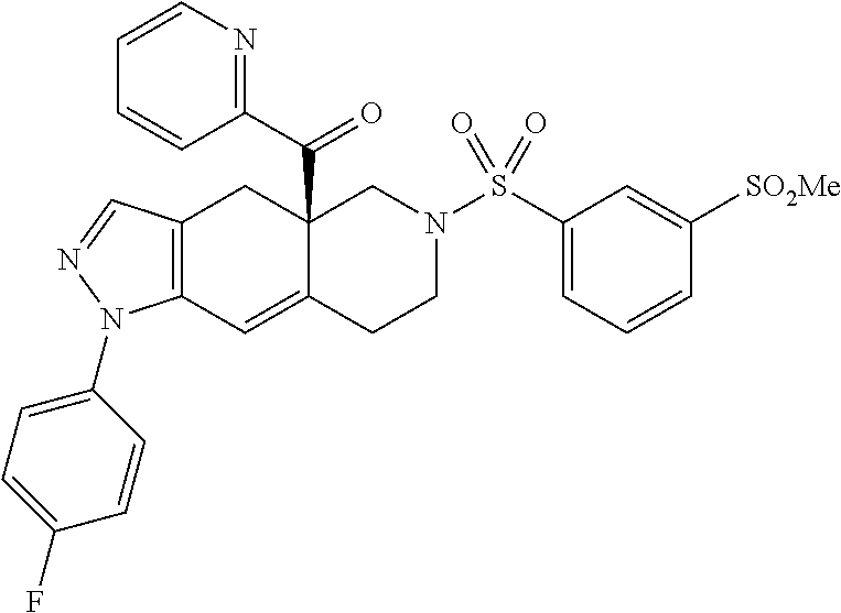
C12=C(C=NN1C1=CC=C(F)C=C1)CC1(C(=O)C3=NC=CC=C3)C(=C2)CCN(S(C2=CC=CC([SO2Me])=C2)(=O)=O)C1
